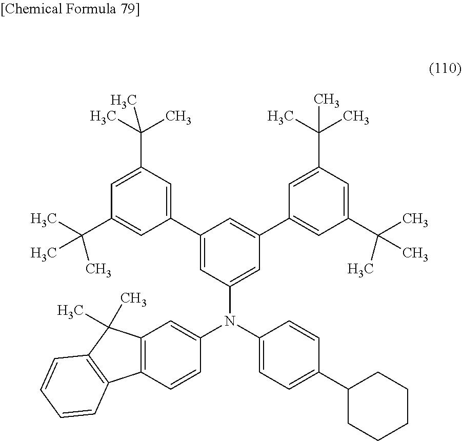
C12=C(C=CC(N(C3=CC=C(C4CCCCC4)C=C3)C3=CC(C4=CC(C(C)(C)C)=CC(C(C)(C)C)=C4)=CC(C4=CC(C(C)(C)C)=CC(C(C)(C)C)=C4)=C3)=C1)C1=C(C2(C)C)C=CC=C1
